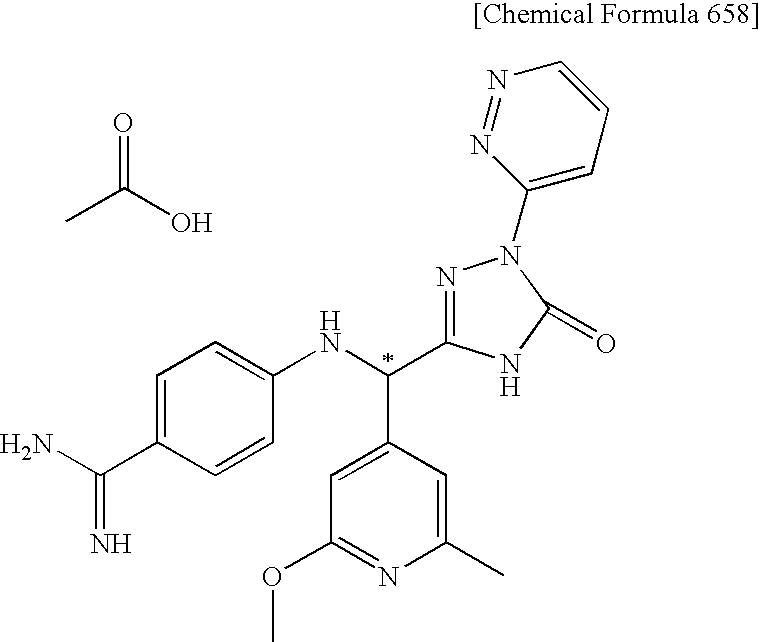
C1=C(C(N)=N)C=CC(NC(C2=CC(OC)=NC(C)=C2)C2=NN(C3=CC=CN=N3)C(=O)N2)=C1.O=C(O)C
